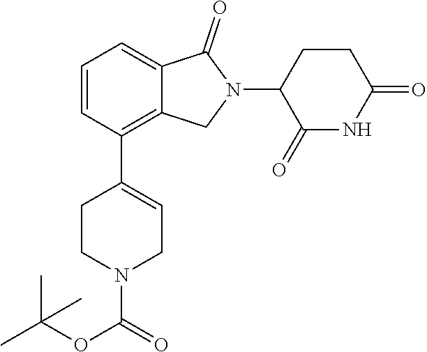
C1=CC(C2=CCN(C(=O)OC(C)(C)C)CC2)=C2C(=C1)C(=O)N(C1C(=O)NC(=O)CC1)C2
